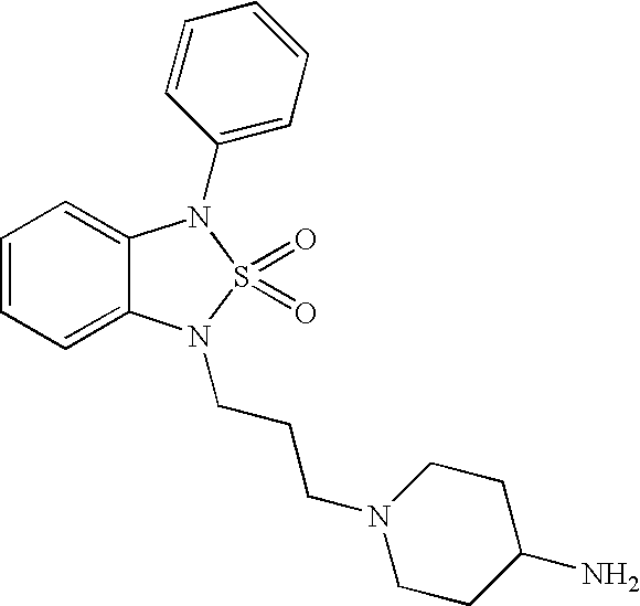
C1=CC=C2C(=C1)N(C1=CC=CC=C1)S(=O)(=O)N2CCCN1CCC(N)CC1
